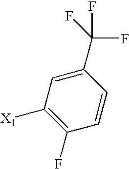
C1([X1])=C(F)C=CC(C(F)(F)F)=C1
